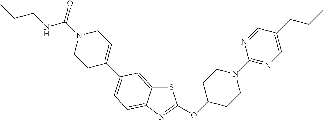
S1C2=CC(C3=CCN(C(NCCC)=O)CC3)=CC=C2N=C1OC1CCN(C2=NC=C(CCC)C=N2)CC1
